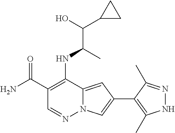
C1(C(N)=O)=C(NC(C(O)C2CC2)C)C2=CC(C3=C(C)NN=C3C)=CN2N=C1
